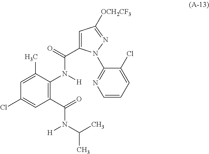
C1(C(=O)N(C(C)C)[H])=C(N([H])C(=O)C2=CC([OCH2CF3])=NN2C2=NC=CC=C2Cl)C(C)=CC(Cl)=C1
